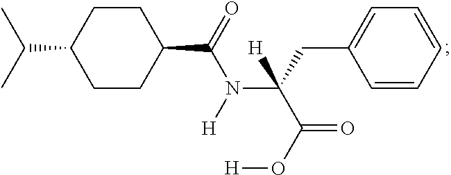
C(C1CCC(C(=O)N([H])C(CC2=CC=CC=C2)(C(O[H])=O)[H])CC1)(C)C
